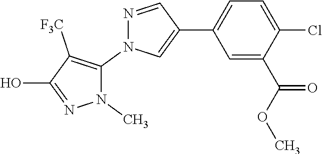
C1=C(C2=CN(C3=C([F3C])C(O)=NN3C)N=C2)C=C(C(=O)OC)C(Cl)=C1
